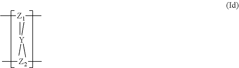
C[Z2](C)C.C[Z1](C)([Y]C)C
